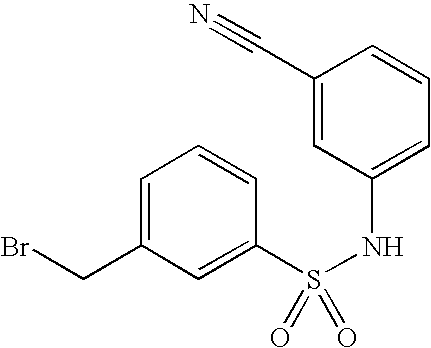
C1=C(CBr)C=C(S(NC2=CC=CC(C#N)=C2)(=O)=O)C=C1
